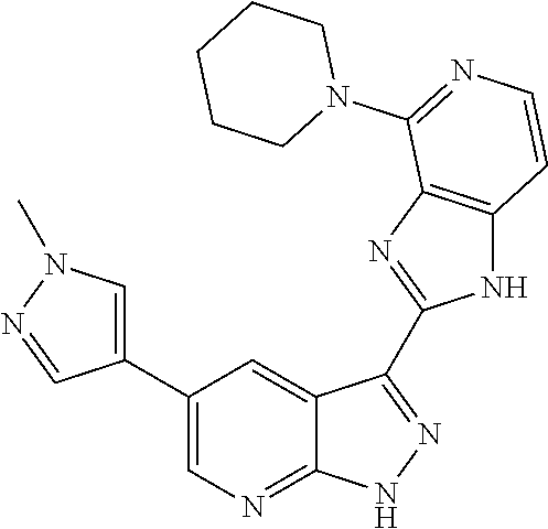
C1(C2=CN=C3C(=C2)C(C2=NC4=C(N2)C=CN=C4N2CCCCC2)=N[N H]3)=CN(C)N=C1
